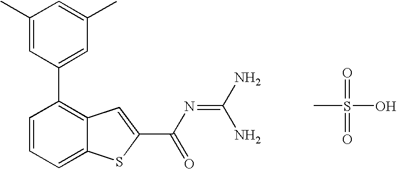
C1(C2=C3C(=CC=C2)SC(C(N=C(N)N)=O)=C3)=CC(C)=CC(C)=C1.CS(=O)(=O)O
